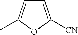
C1=C([CN])OC(C)=C1
